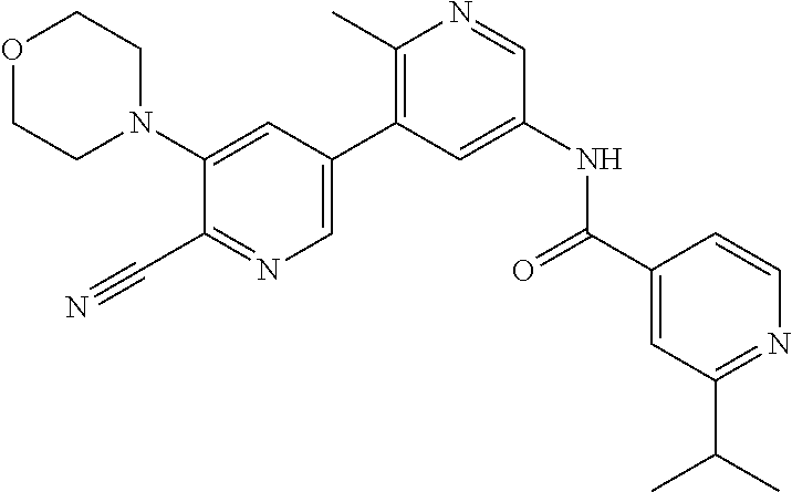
O1CCN(C2=CC(C3=C(C)N=CC(NC(C4=CC(C(C)C)=NC=C4)=O)=C3)=CN=C2C#N)CC1
